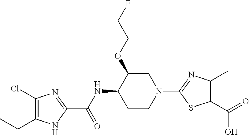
C1CN(C2=NC(C)=C(C(O)=O)S2)CC(OCCF)C1NC(C1=NC(Cl)=C(CC)N1)=O
